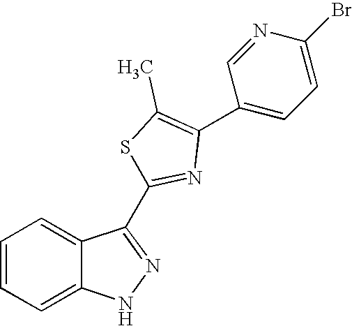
C1=CC=C2C(=C1)NN=C2C1=NC(C2=CC=C(Br)N=C2)=C(C)S1
